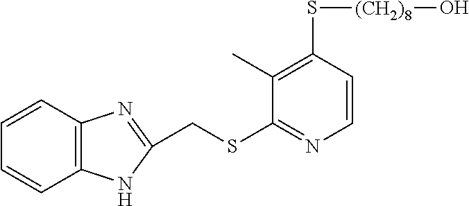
C12=C(C=CC=C1)N=C(CSC1=NC=CC(S[(CH2)8]O)=C1C)N2
